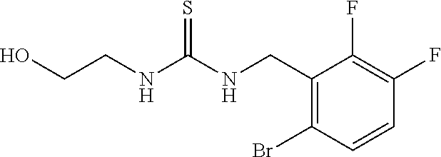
C1(CNC(NCCO)=S)=C(Br)C=CC(F)=C1F
